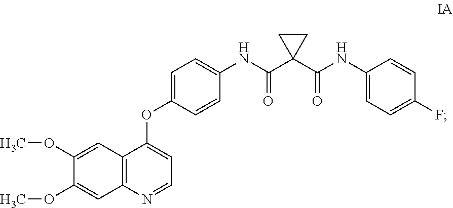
C1(OC2=CC=NC3=C2C=C(OC)C(OC)=C3)=CC=C(NC(C2(C(NC3=CC=C(F)C=C3)=O)CC2)=O)C=C1
